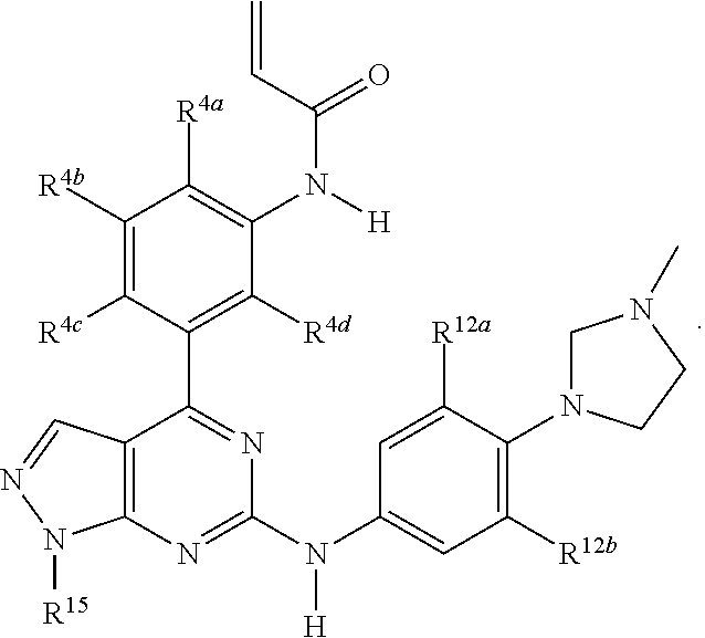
C1=C(N([H])C2=NC3=C(C(C4=C([R4d])C(N([H])C(C=C)=O)=C([R4a])C([R4b])=C4[R4c])=N2)C=NN3[R15])C=C([R12a])C(N2CN(C)CC2)=C1[R12b]
